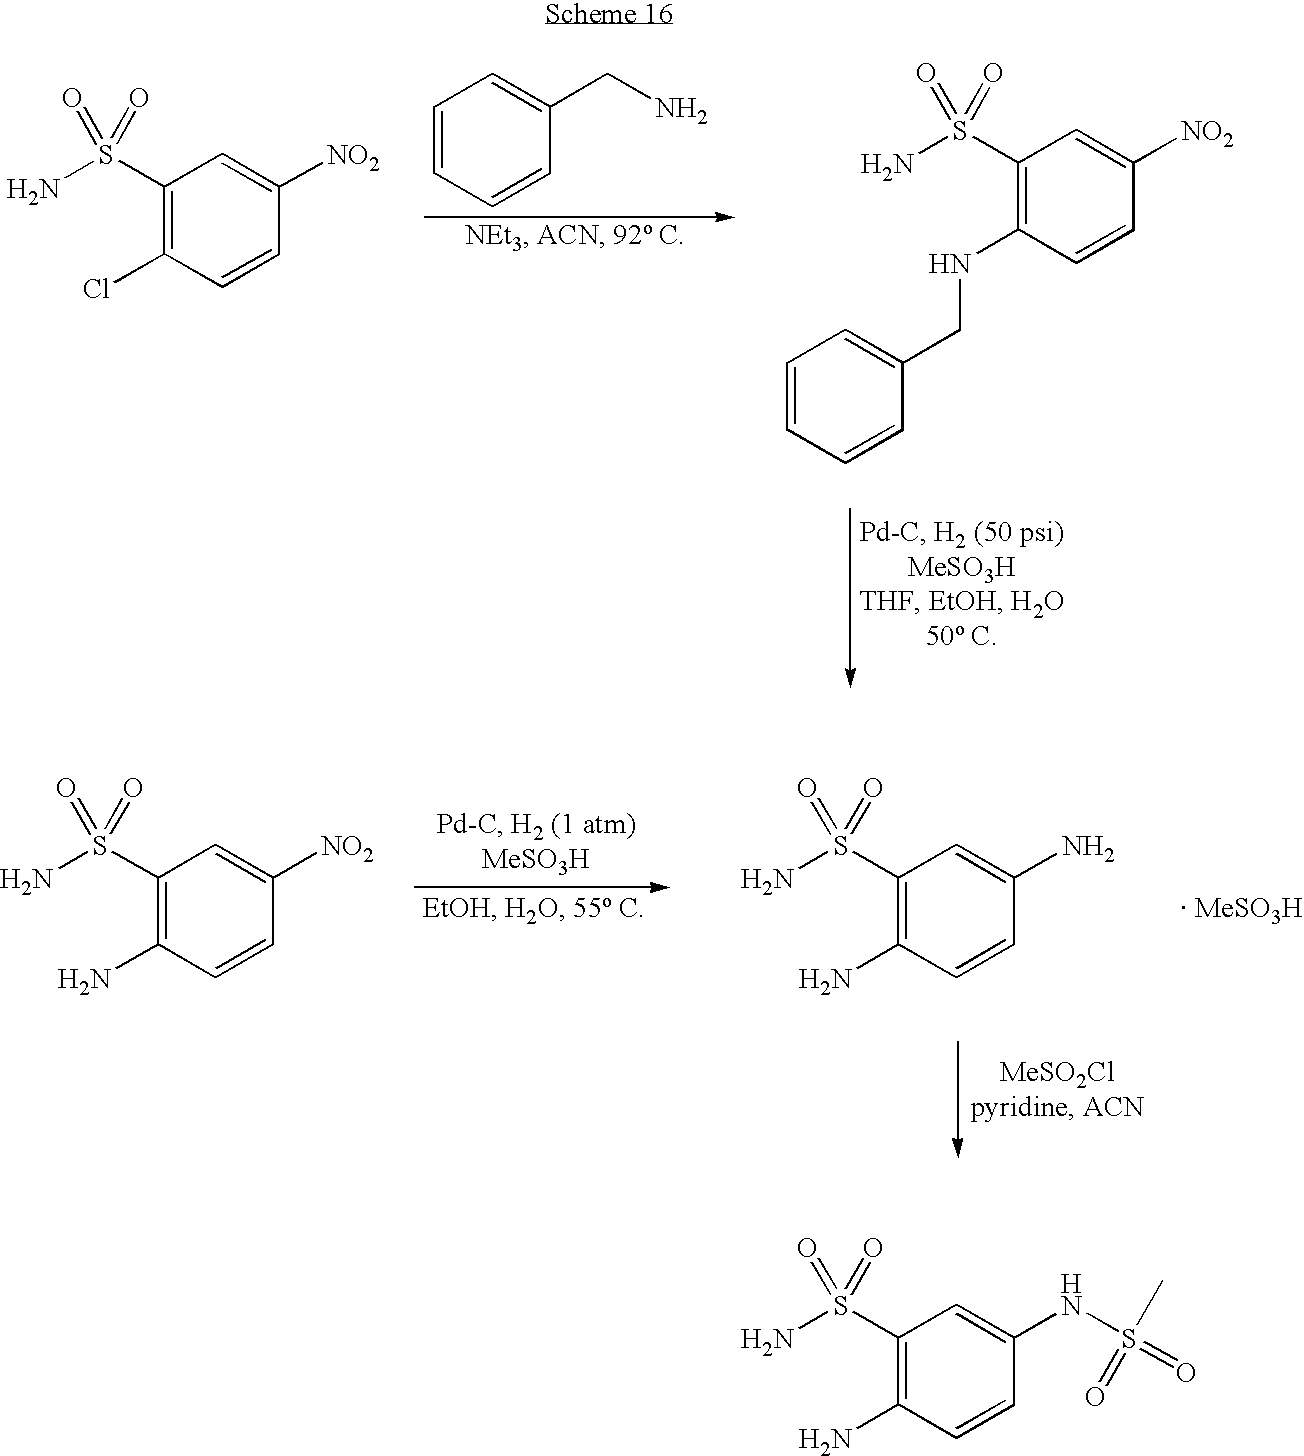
C1(S(N)(=O)=O)=C(Cl)C=CC([NO2])=C1.C1=CC=CC(CN)=C1.C1(S(N)(=O)=O)=C(NCC2=CC=CC=C2)C=CC([NO2])=C1.C1(S(N)(=O)=O)=C(N)C=CC([NO2])=C1.C1(S(N)(=O)=O)=C(N)C=CC(N)=C1.[ MeSO3H].C1(S(N)(=O)=O)=C(N)C=CC(NS(=O)(C)=O)=C1
